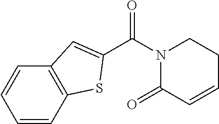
C12=C(C=CC=C1)SC(C(N1C(=O)C=CCC1)=O)=C2
